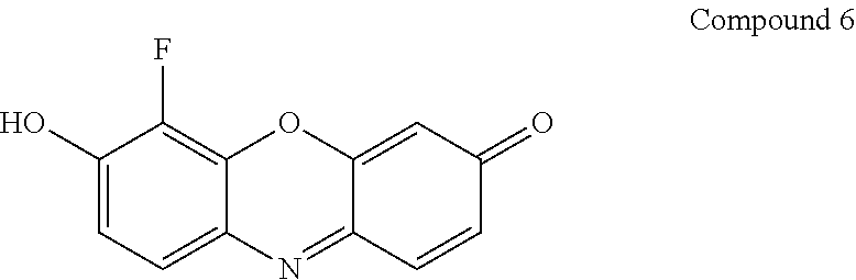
C1(O)=CC=C2C(=C1F)OC1=CC(=O)C=CC1=N2
